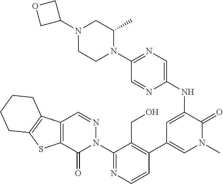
C12=C(C(=O)N(C3=NC=CC(C4=CN(C)C(=O)C(NC5=CN=C(N6C(C)CN(C7COC7)CC6)C=N5)=C4)=C3CO)N=C1)SC1=C2CCCC1
